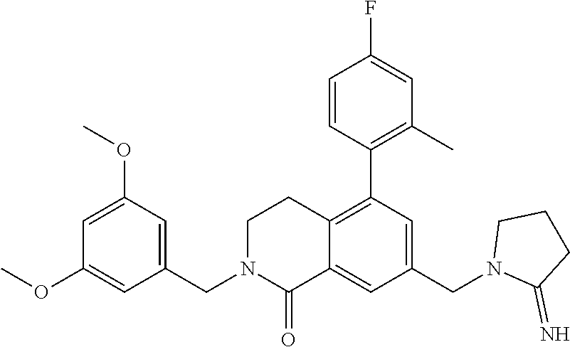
C1N(CC2=CC(OC)=CC(OC)=C2)C(=O)C2=CC(CN3C(=N)CCC3)=CC(C3=C(C)C=C(F)C=C3)=C2C1
